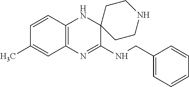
C12=C(N=C(NCC3=CC=CC=C3)C3(N1)CCNCC3)C=C(C)C=C2
